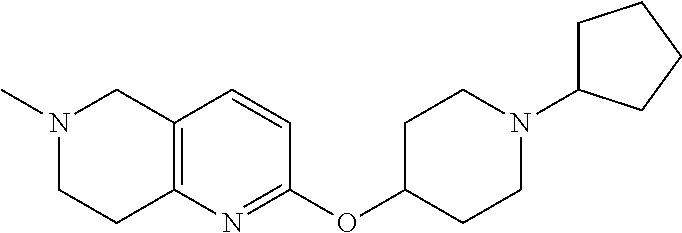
C12=C(N=C(OC3CCN(C4CCCC4)CC3)C=C1)CCN(C)C2
